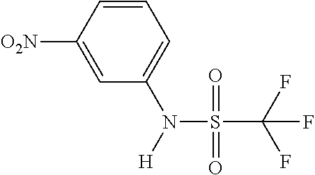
C1=CC([O2N])=CC(N([H])S(C(F)(F)F)(=O)=O)=C1
